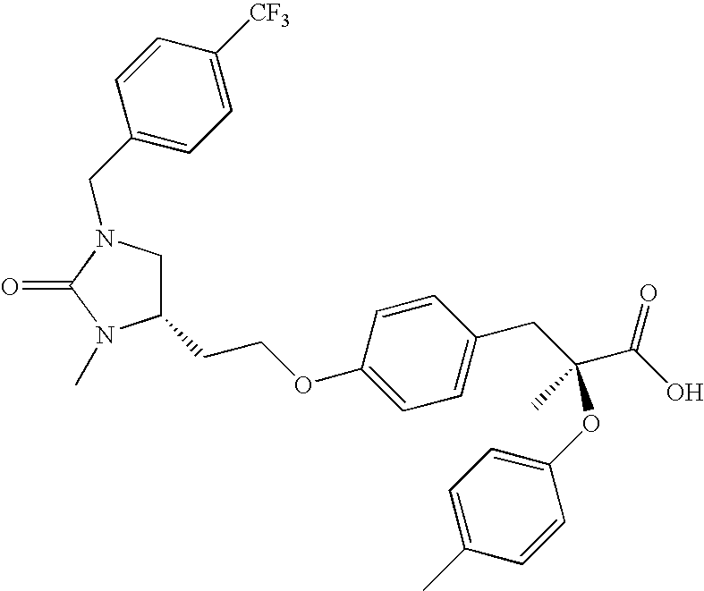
C1(CCOC2=CC=C(CC(C(O)=O)(OC3=CC=C(C)C=C3)C)C=C2)CN(CC2=CC=C([CF3])C=C2)C(=O)N1C
